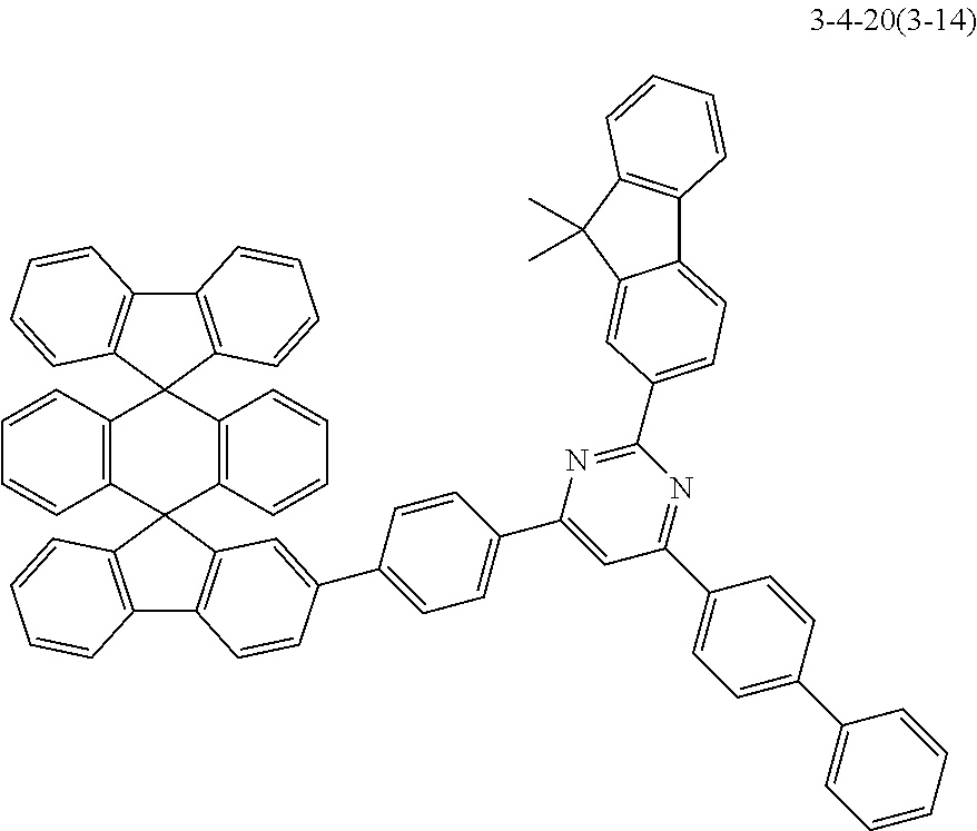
C12=C(C3(C4=C1C=CC=C4)C1=C(C4(C5=C3C=CC=C5)C3=C(C5=C4C=CC=C5)C=CC(C4=CC=C(C5=CC(C6=CC=C(C7=CC=CC=C7)C=C6)=NC(C6=CC=C7C8=C(C(C)(C)C7=C6)C=CC=C8)=N5)C=C4)=C3)C=CC=C1)C=CC=C2
